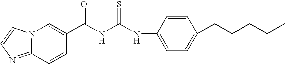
N12C(=NC=C1)C=CC(C(NC(NC1=CC=C(CCCCC)C=C1)=S)=O)=C2
